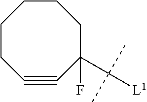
C1CC#CC(C([L1])(C)C)(F)CCC1
